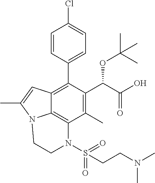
C1=CC(C2=C3C4=C(C(C)=C2C(C(=O)O)OC(C)(C)C)N(S(=O)(CCN(C)C)=O)CCN4C(C)=C3)=CC=C1Cl
